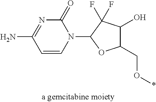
N1=C(N)C=CN(C2OC(CO*)C(O)C2(F)F)C1=O
